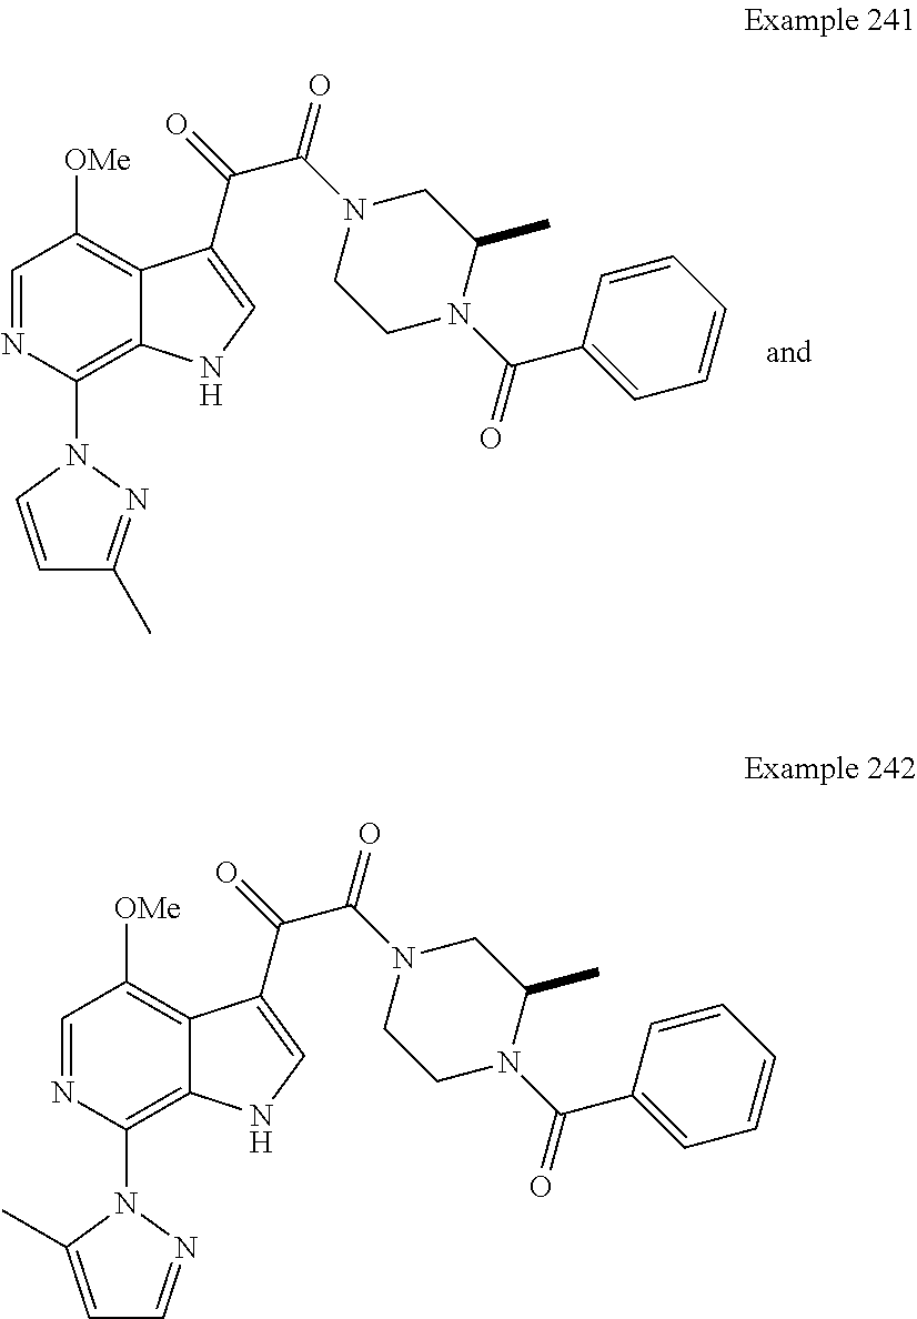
C1=NC(N2C=CC(C)=N2)=C2C(=C1[OMe])C(C(=O)C(N1CCN(C(C3=CC=CC=C3)=O)C(C)C1)=O)=CN2.C1=NC(N2C(C)=CC=N2)=C2C(=C1[OMe])C(C(=O)C(N1CCN(C(C3=CC=CC=C3)=O)C(C)C1)=O)=CN2
